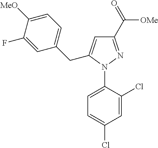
C1=C(N2N=C(C(=O)[OMe])C=C2CC2=CC=C([MeO])C(F)=C2)C(Cl)=CC(Cl)=C1
